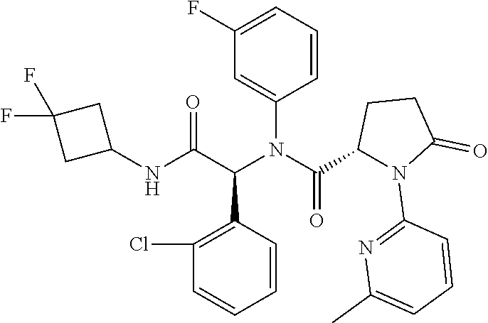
C1(Cl)=C(C(C(NC2CC(F)(F)C2)=O)N(C2=CC(F)=CC=C2)C(C2N(C3=NC(C)=CC=C3)C(=O)CC2)=O)C=CC=C1
